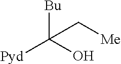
[Bu]C(O)([Pyd])C[Me]
